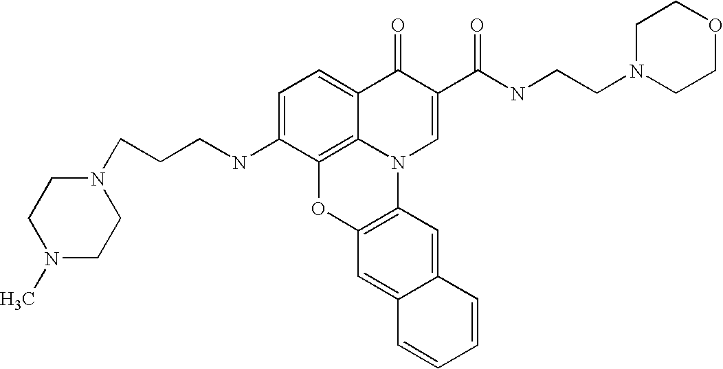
C1=C(NCCCN2CCN(C)CC2)C2=C3C(=C1)C(=O)C(C(=O)NCCN1CCOCC1)=CN3C1=C(O2)C=C2C(=C1)C=CC=C2
